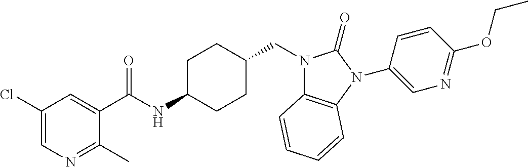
C1(Cl)=CN=C(C)C(C(NC2CCC(CN3C4=C(N(C5=CN=C(OCC)C=C5)C3=O)C=CC=C4)CC2)=O)=C1
